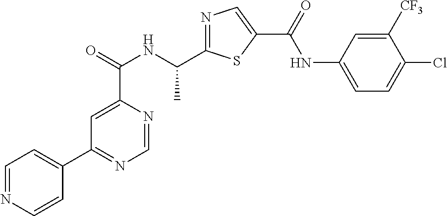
C1=NC(C(=O)NC(C2=NC=C(C(=O)NC3=CC=C(Cl)C([CF3])=C3)S2)C)=CC(C2=CC=NC=C2)=N1
